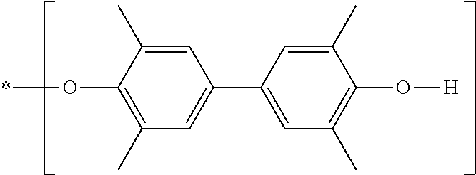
C1=C(C)C(O*)=C(C)C=C1C1=CC(C)=C(O[H])C(C)=C1
